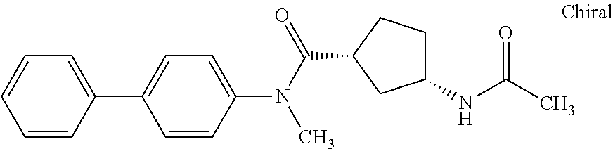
C1=CC(C2=CC=C(N(C(=O)C3CC(NC(C)=O)CC3)C)C=C2)=CC=C1
